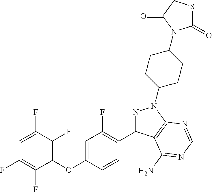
C1(OC2=CC(F)=C(C3=NN(C4CCC(N5C(=O)SCC5=O)CC4)C4=C3C(N)=NC=N4)C=C2)=C(F)C(F)=CC(F)=C1F
